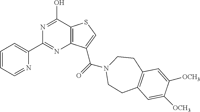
C1(C2=CC=CC=N2)=NC2=C(C(O)=N1)SC=C2C(=O)N1CCC2=C(CC1)C=C([OCH3])C([OCH3])=C2
